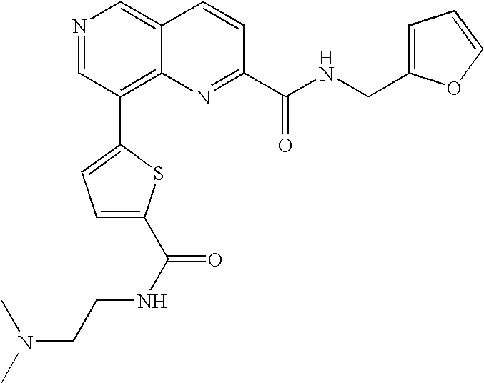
N1=CC(C2=CC=C(C(NCCN(C)C)=O)S2)=C2C(=C1)C=CC(C(NCC1=CC=CO1)=O)=N2
